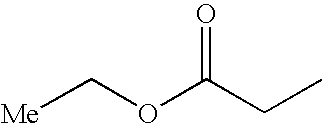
[Me]COC(CC)=O
